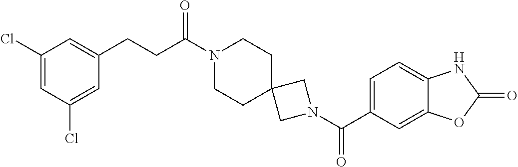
C1(Cl)=CC(Cl)=CC(CCC(N2CCC3(CC2)CN(C(=O)C2=CC=C4C(=C2)OC(=O)N4)C3)=O)=C1
